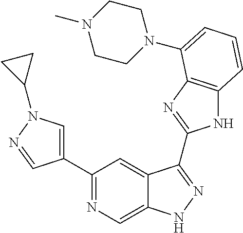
C1(C2=NC=C3C(=C2)C(C2=NC4=C(N2)C=CC=C4N2CCN(C)CC2)=NN3)=CN(C2CC2)N=C1
